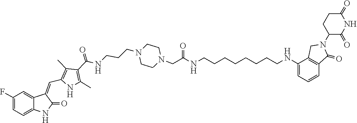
C1CN(CCCNC(C2=C(C)NC(C=C3C4=CC(F)=CC=C4NC3=O)=C2C)=O)CCN1CC(=O)NCCCCCCCCNC1=CC=CC2=C1CN(C1CCC(=O)NC1=O)C2=O
